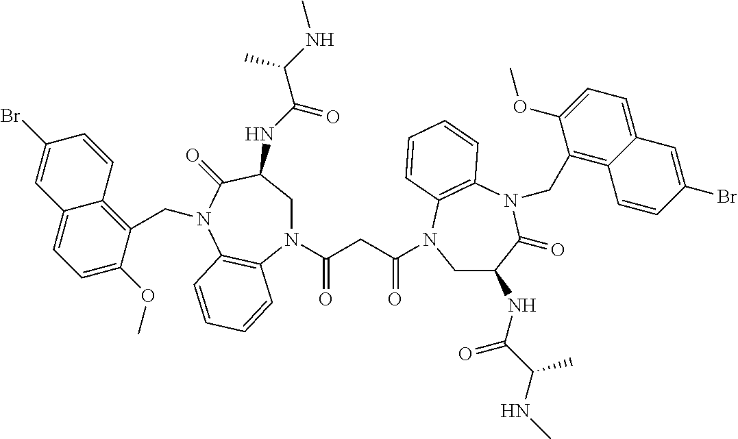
N(C(C(NC)C)=O)C1CN(C(CC(=O)N2CC(NC(C(NC)C)=O)C(=O)N(CC3=C4C(=CC=C3OC)C=C(Br)C=C4)C3=C2C=CC=C3)=O)C2=C(C=CC=C2)N(CC2=C3C(=CC=C2OC)C=C(Br)C=C3)C1=O
